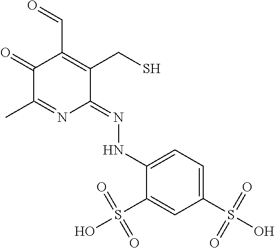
C1(=O)C(C)=NC(=NNC2=CC=C(S(O)(=O)=O)C=C2S(O)(=O)=O)C(CS)=C1C=O
